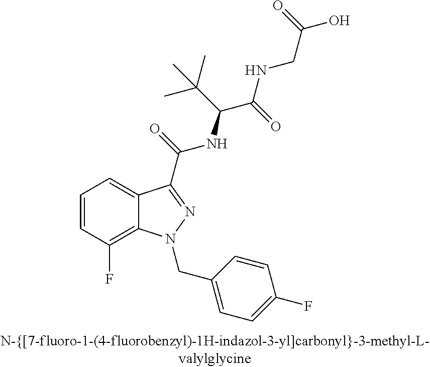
C1=CC(F)=C2C(=C1)C(C(=O)NC(C(NCC(=O)O)=O)C(C)(C)C)=NN2CC1=CC=C(F)C=C1
